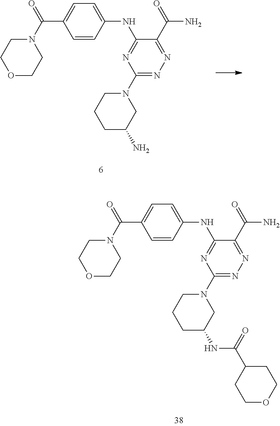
O1CCN(C(=O)C2=CC=C(NC3=NC(N4CCCC(N)C4)=NN=C3C(=O)N)C=C2)CC1.O1CCN(C(=O)C2=CC=C(NC3=NC(N4CCCC(NC(C5CCOCC5)=O)C4)=NN=C3C(=O)N)C=C2)CC1
